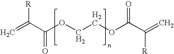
C=C(C(OCCOC(C(=C)[R])=O)=O)[R]
